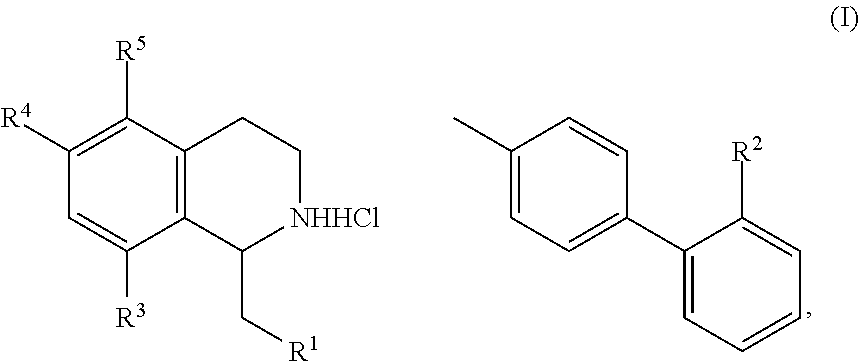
C1(C)=CC=C(C2=CC=CC=C2[R2])C=C1.C1([R4])=C([R5])C2=C(C([R3])=C1)C(C[R1])[NHHCl]CC2
